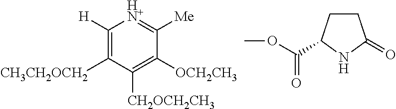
C1([H])=C([CH3CH2OCH2])C([CH2OCH2CH3])=C([OCH2CH3])C([Me])=[HN+]1.C(OC)(=O)C1CCC(=O)N1
